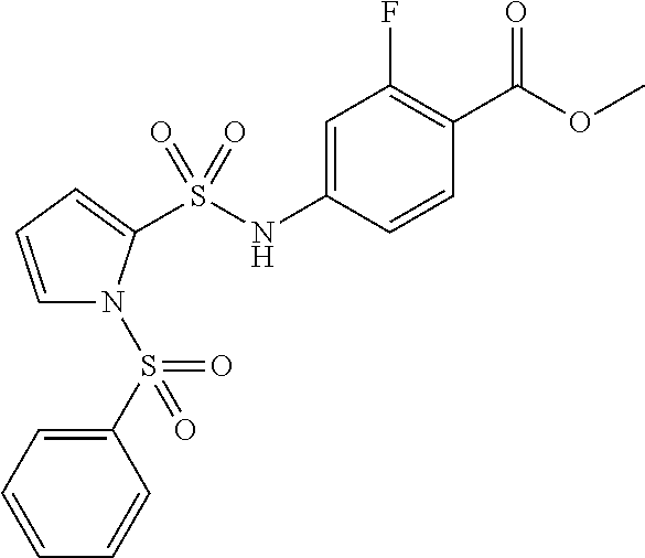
C1(S(=O)(=O)N2C=CC=C2S(NC2=CC(F)=C(C(OC)=O)C=C2)(=O)=O)=CC=CC=C1
